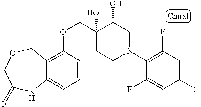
C1(N2CC(O)C(O)(COC3=C4C(=CC=C3)NC(=O)COC4)CC2)=C(F)C=C(Cl)C=C1F
